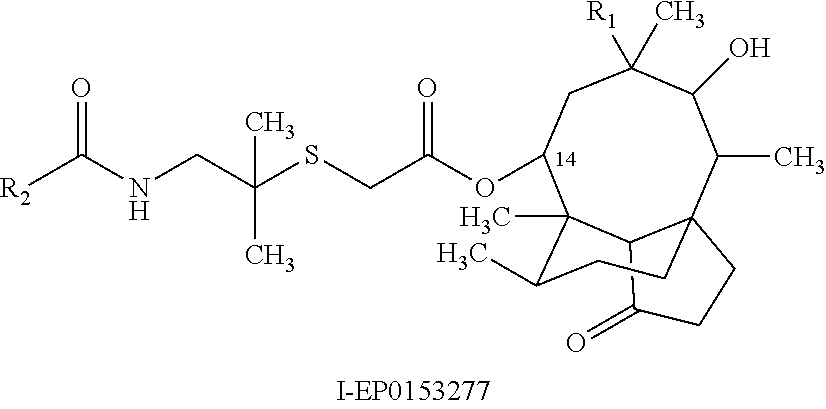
CC1C23CCC(=O)C2C(C)(C(OC(=O)CSC(CNC([R2])=O)(C)C)CC([R1])(C)C1O)C(C)CC3
